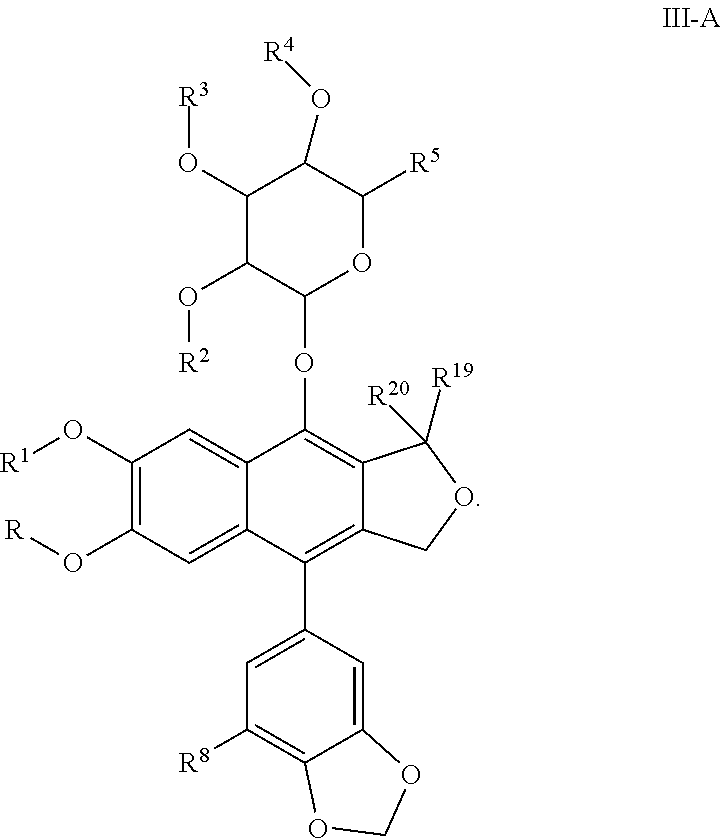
C1(O[R1])=C(O[R])C=C2C(=C1)C(OC1OC([R5])C(O[R4])C(O[R3])C1O[R2])=C1C(=C2C2=CC([R8])=C3C(=C2)OCO3)COC1([R19])[R20]
